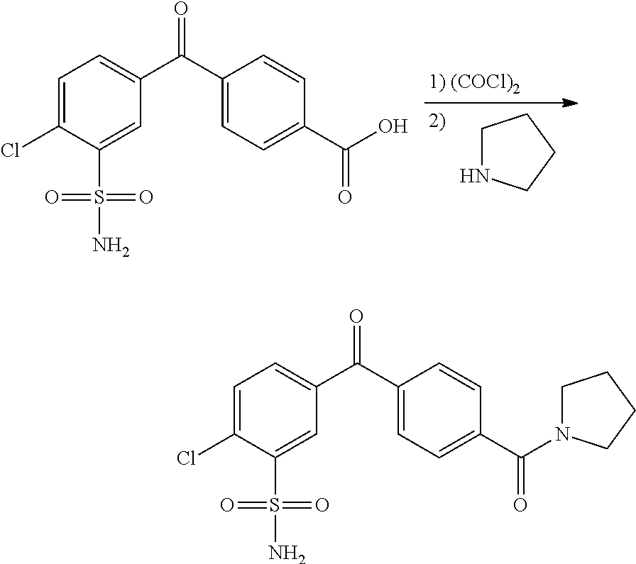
C1=C(Cl)C(S(=O)(=O)N)=CC(C(C2=CC=C(C(=O)O)C=C2)=O)=C1.C1NCCC1.C1=C(Cl)C(S(=O)(=O)N)=CC(C(C2=CC=C(C(=O)N3CCCC3)C=C2)=O)=C1
